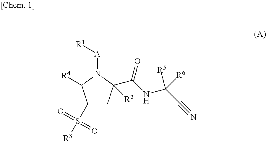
C1(S([R3])(=O)=O)CC(C(NC(C#N)([R5])[R6])=O)([R2])N([A][R1])C1[R4]
